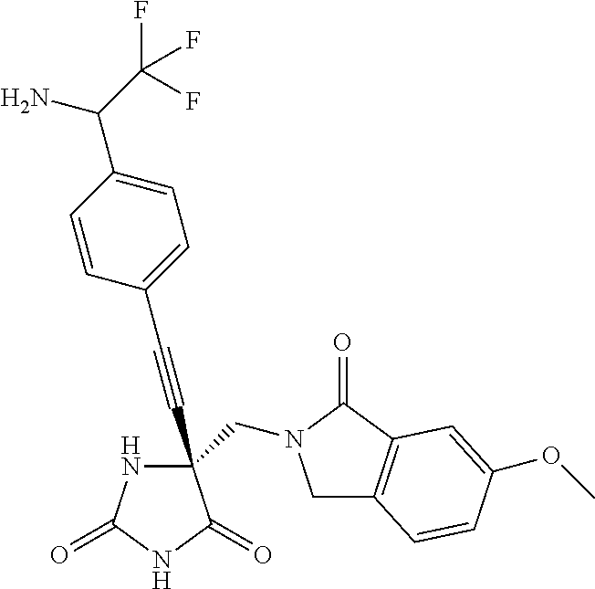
C1=CC(C#CC2(CN3CC4=C(C3=O)C=C(OC)C=C4)NC(=O)NC2=O)=CC=C1C(C(F)(F)F)N
